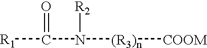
[R1]C(N([(R3)n][COOM])[R2])=O
